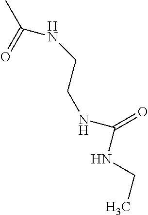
C(CNC(=O)NCC)NC(=O)C
